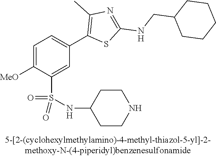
C1=C([OMe])C(S(NC2CCNCC2)(=O)=O)=CC(C2=C(C)N=C(NCC3CCCCC3)S2)=C1
